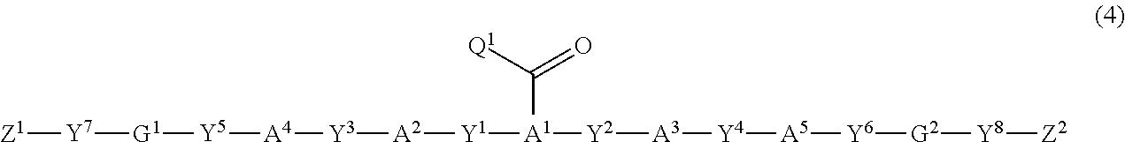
[Z1][Y7][G1][Y5][A4][Y3][A2][Y1][A1]([Y2][A3][Y4][A5][Y6][G2][Y8][Z2])C(=O)[Q1]
